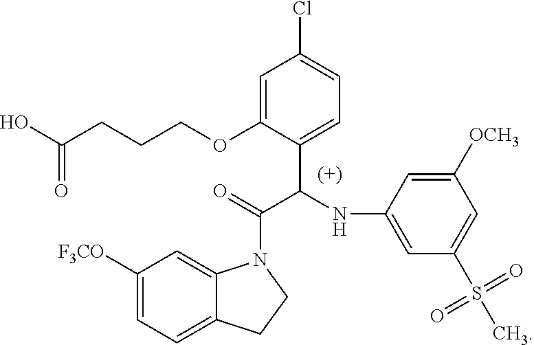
C1([OCH3])=CC(NC(C(=O)N2C3=CC([F3CO])=CC=C3CC2)C2=CC=C(Cl)C=C2OCCCC(=O)O)=CC(S(=O)(=O)C)=C1
